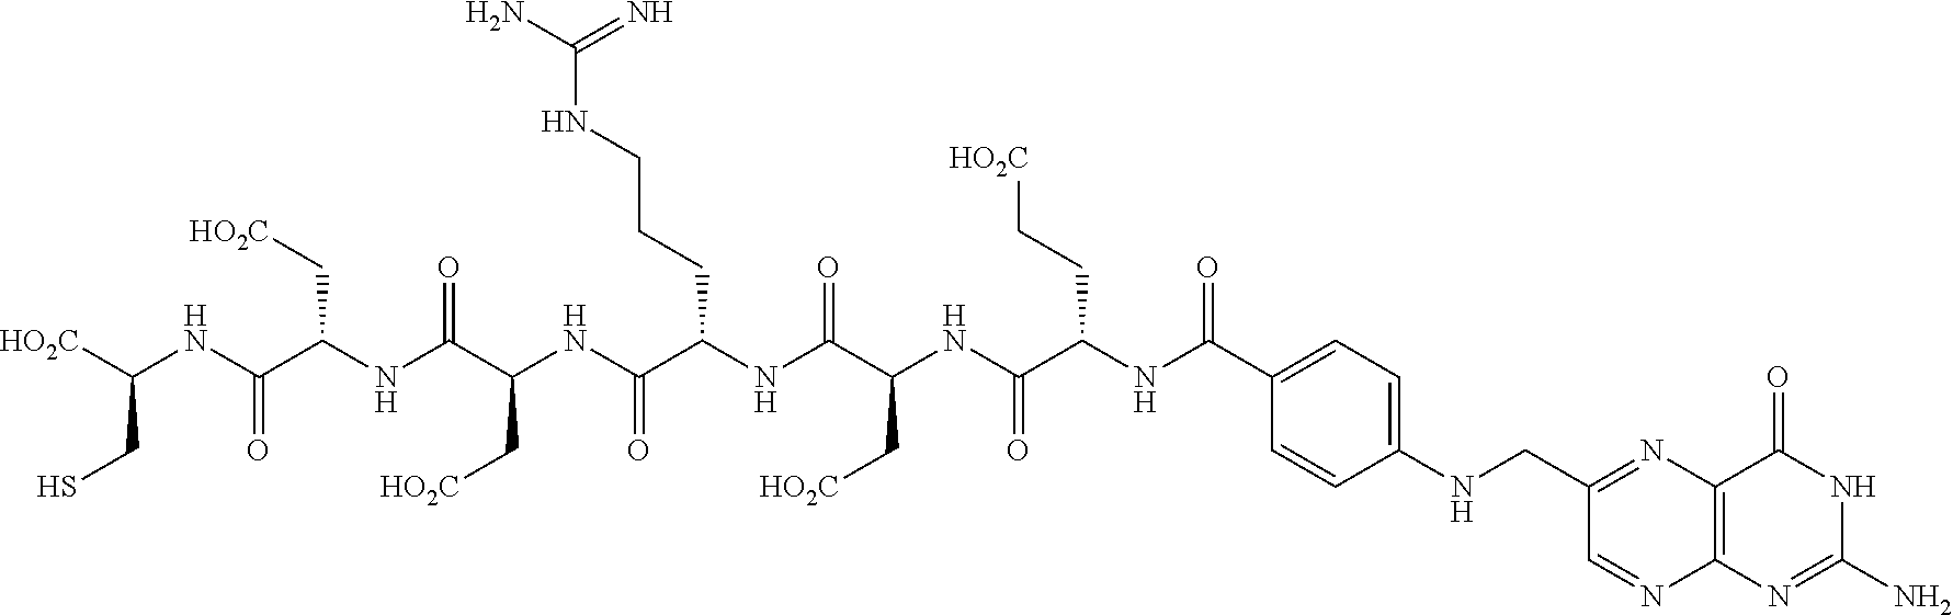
C(CS)([HO2C])NC(=O)C(C[HO2C])NC(C(C[HO2C])NC(C(CCCNC(N)=N)NC(=O)C(C[HO2C])NC(C(NC(C1=CC=C(NCC2=NC3=C(N=C2)N=C(N)NC3=O)C=C1)=O)CC[HO2C])=O)=O)=O
